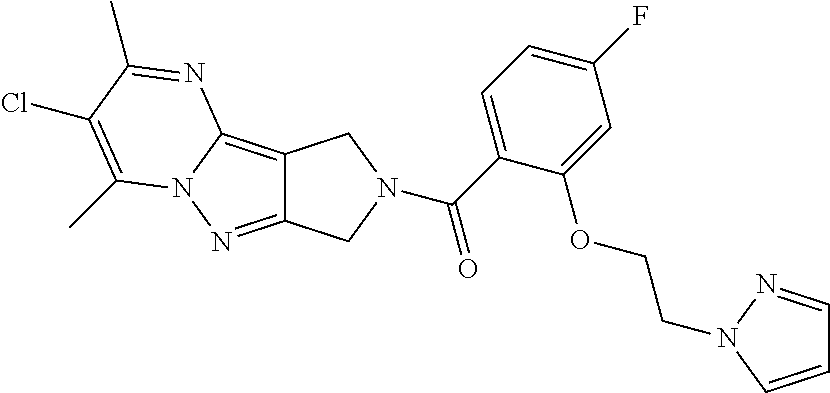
C12=C3N(N=C1CN(C(=O)C1=CC=C(F)C=C1OCCN1N=CC=C1)C2)C(C)=C(Cl)C(C)=N3
